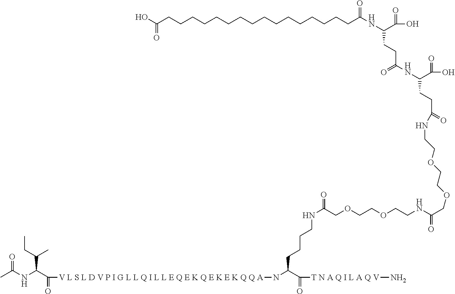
CC(NC(C(=O)[V L S L D V P I G L L Q I L L E Q E K Q E K E K Q Q A]NC(C(=O)[T N A Q I L A Q V]N)CCCCNC(=O)COCCOCCNC(COCCOCCNC(CCC(C(O)=O)NC(=O)CCC(C(O)=O)NC(CCCCCCCCCCCCCCCCC(O)=O)=O)=O)=O)C(C)CC)=O
